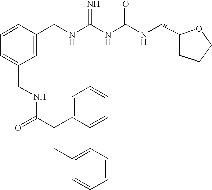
C1=CC=C(CNC(C(CC2=CC=CC=C2)C2=CC=CC=C2)=O)C=C1CNC(NC(NCC1CCCO1)=O)=N
